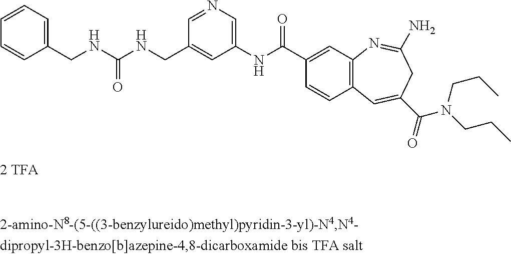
N1=CC(CNC(NCC2=CC=CC=C2)=O)=CC(NC(C2=CC3=C(C=C2)C=C(C(=O)N(CCC)CCC)CC(N)=N3)=O)=C1
